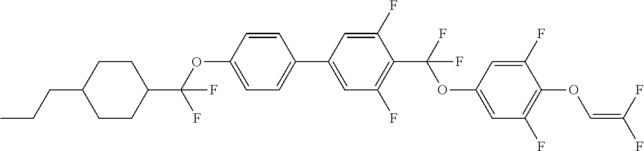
C1CC(C(OC2=CC=C(C3=CC(F)=C(C(F)(OC4=CC(F)=C(OC=C(F)F)C(F)=C4)F)C(F)=C3)C=C2)(F)F)CCC1CCC
